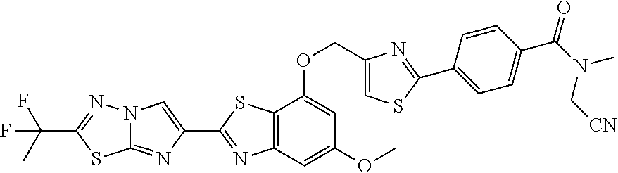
C12=NC(C3=NC4=C(S3)C(OCC3=CSC(C5=CC=C(C(N(C[CN])C)=O)C=C5)=N3)=CC(OC)=C4)=CN1N=C(C(C)(F)F)S2
